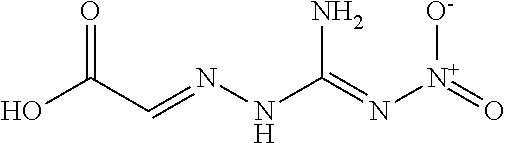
N(NC(=N[N+](=O)[O-])N)=CC(O)=O
